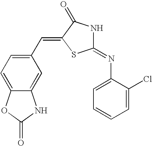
C1(=NC2=CC=CC=C2Cl)NC(=O)C(=CC2=CC=C3C(=C2)NC(=O)O3)S1
